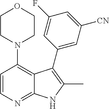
C1=CN=C2C(=C1N1CCOCC1)C(C1=CC([CN])=CC(F)=C1)=C(C)N2
